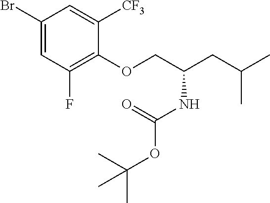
BrC1=CC(F)=C(OCC(CC(C)C)NC(OC(C)(C)C)=O)C([CF3])=C1
